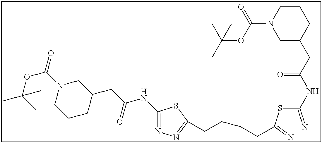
C1(NC(CC2CN(C(OC(C)(C)C)=O)CCC2)=O)=NN=C(CCCCC(SC(=N)NC(CC2CCCN(C(OC(C)(C)C)=O)C2)=O)=N)S1
